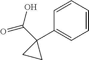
C1=CC=CC=C1C1(C(O)=O)CC1
